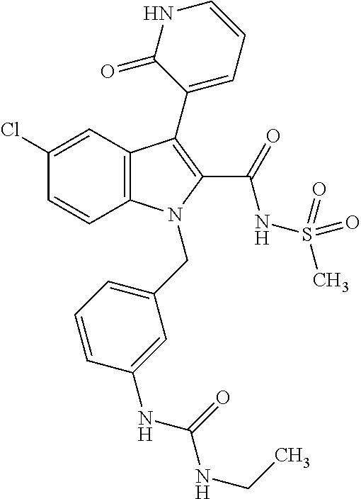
C12=C(C=C(Cl)C=C1)C(C1=CC=CNC1=O)=C(C(=O)NS(C)(=O)=O)N2CC1=CC=CC(NC(NCC)=O)=C1
